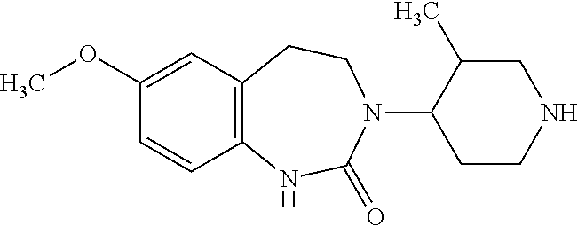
C1(N2C(=O)NC3=C(CC2)C=C(OC)C=C3)CCNCC1C
